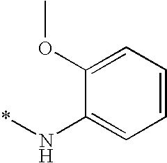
C1(OC)=CC=CC=C1N*
